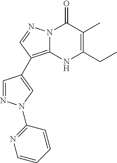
C1=NN(C2=NC=CC=C2)C=C1C1=C2N(N=C1)C(=O)C(C)=C(CC)N2
